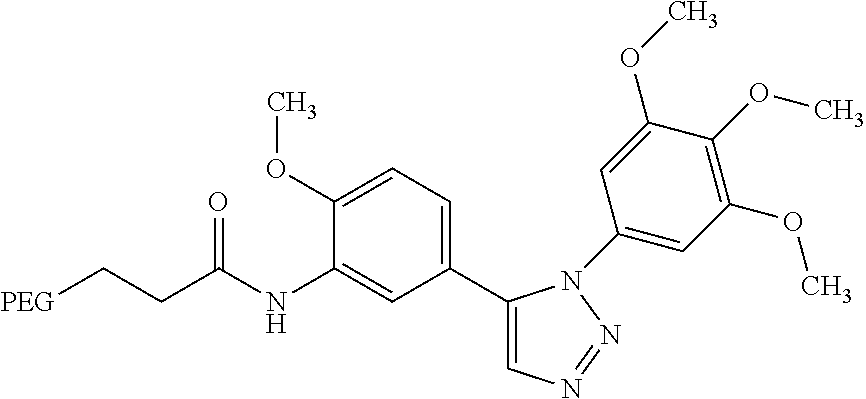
C1(C2=CC=C(OC)C(NC(CC[PEG])=O)=C2)=CN=NN1C1=CC(OC)=C(OC)C(OC)=C1
